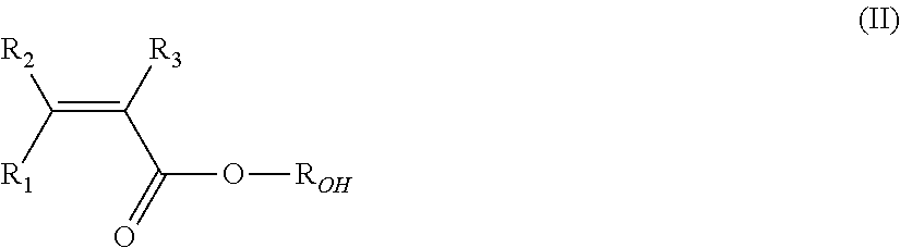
C(=C([R3])C(=O)O[ROH])([R1])[R2]
